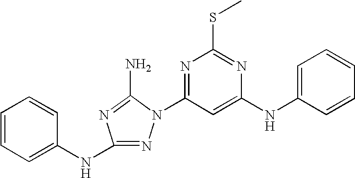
N1=C(NC2=CC=CC=C2)N=C(N)N1C1=NC(SC)=NC(NC2=CC=CC=C2)=C1
